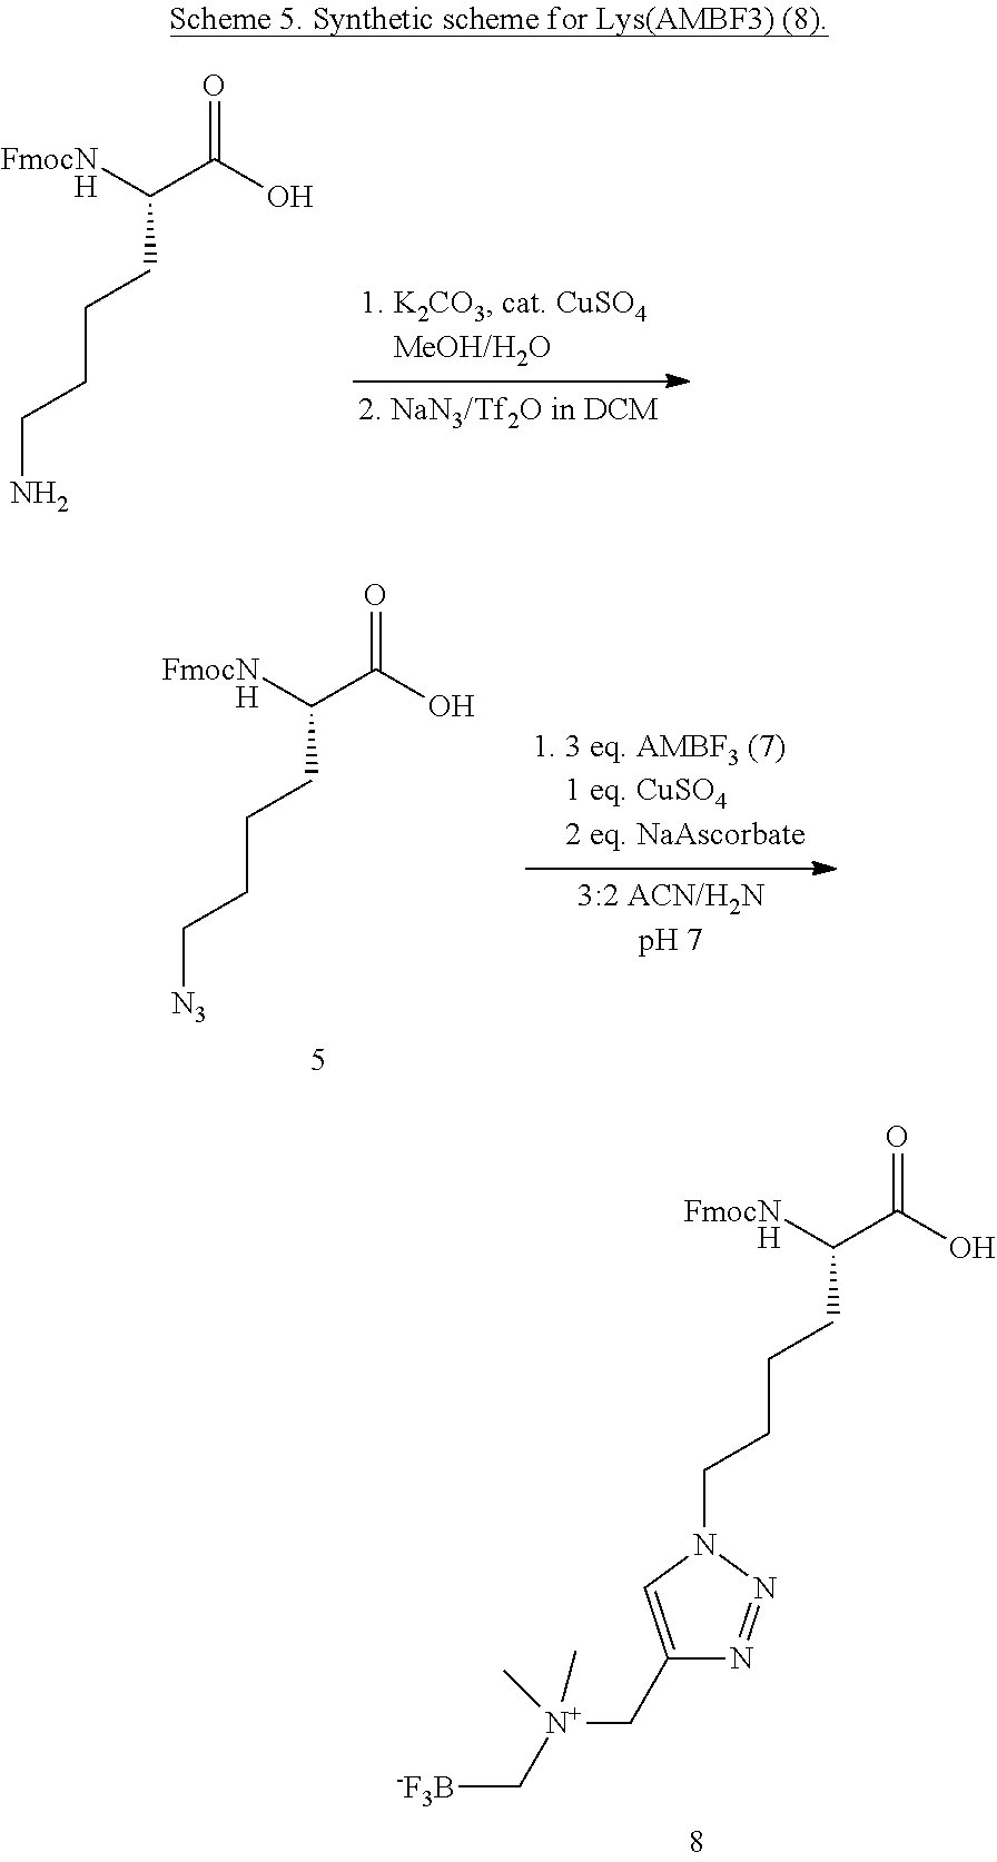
C(C(O)=O)([FmocNH])CCCCN.C(C(O)=O)([FmocNH])CCCC[N3].C(C(O)=O)([FmocNH])CCCCN1C=C(C[N+](C[-F3B])(C)C)N=N1
